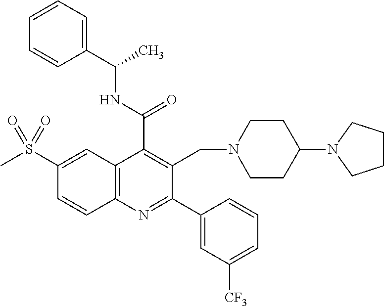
C1(C(NC(C)C2=CC=CC=C2)=O)=C(CN2CCC(N3CCCC3)CC2)C(C2=CC([CF3])=CC=C2)=NC2=C1C=C(S(C)(=O)=O)C=C2
